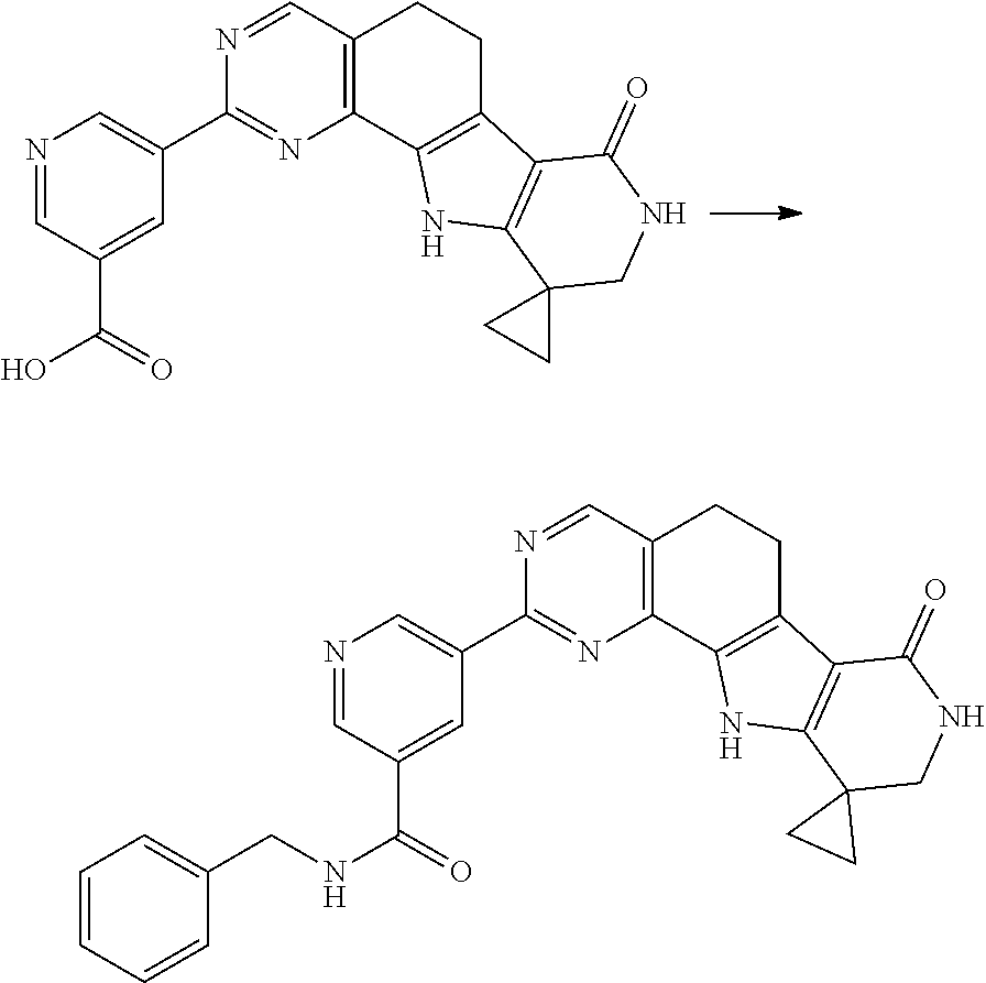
N1=CC(C(O)=O)=CC(C2=NC3=C(C=N2)CCC2=C3NC3=C2C(=O)NCC32CC2)=C1.N1=CC(C(NCC2=CC=CC=C2)=O)=CC(C2=NC3=C(C=N2)CCC2=C3NC3=C2C(=O)NCC32CC2)=C1
